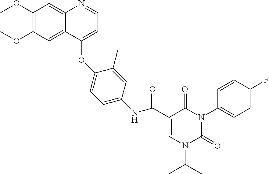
C1(OC)=C(OC)C=C2C(=C1)N=CC=C2OC1=CC=C(NC(C2=CN(C(C)C)C(=O)N(C3=CC=C(F)C=C3)C2=O)=O)C=C1C
